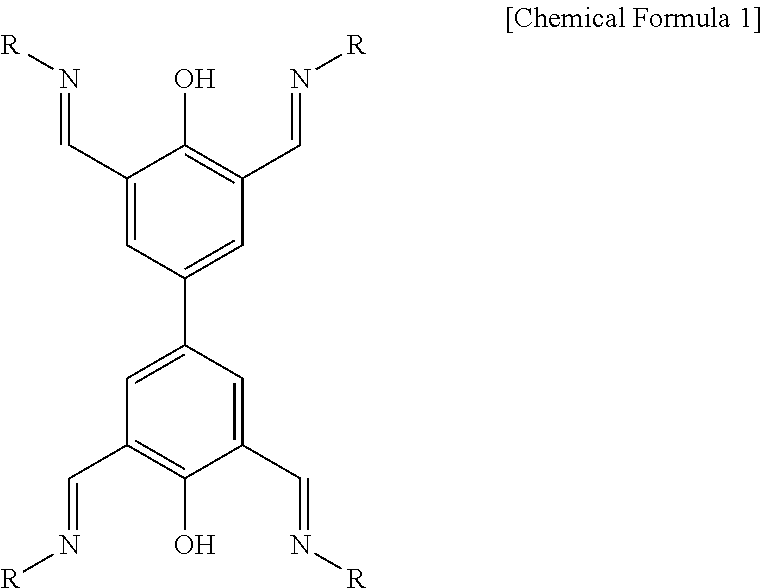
C1(C=N[R])=CC(C2=CC(C=N[R])=C(O)C(C=N[R])=C2)=CC(C=N[R])=C1O
